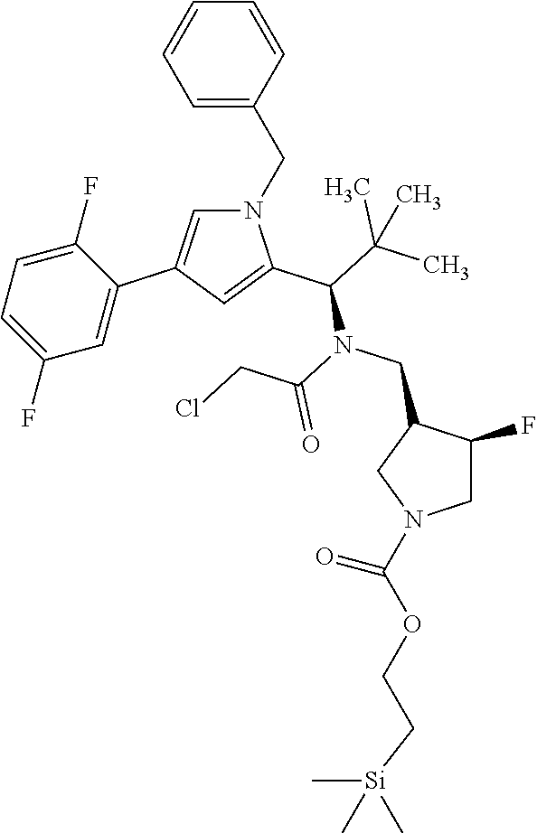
C1=CC(CN2C=C(C3=CC(F)=CC=C3F)C=C2C(C(C)(C)C)N(CC2C(F)CN(C(OCC[Si](C)(C)C)=O)C2)C(=O)CCl)=CC=C1
